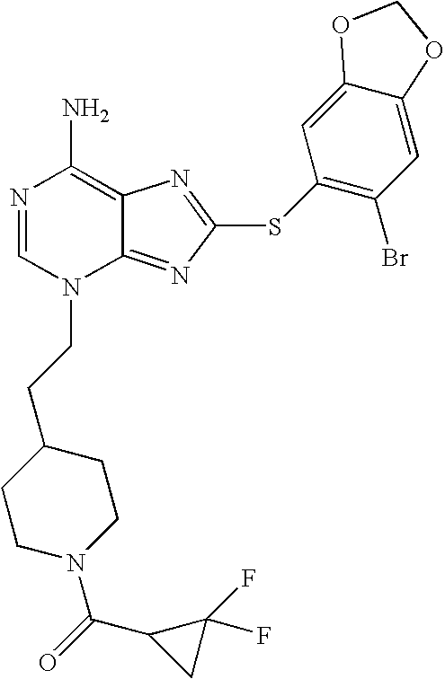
N1=CN(CCC2CCN(C(=O)C3CC3(F)F)CC2)C2=NC(SC3=C(Br)C=C4C(=C3)OCO4)=NC2=C1N
